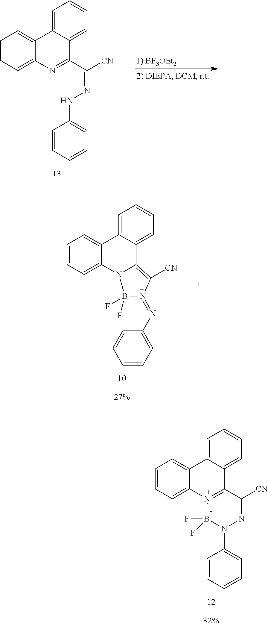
C1=CC=C2C(=C1)C1=CC=CC=C1C(C([CN])=NNC1=CC=CC=C1)=N2.C1=CC=C2C(=C1)C1=CC=CC=C1C1=C([CN])N(=NC3=CC=CC=C3)B(F)(F)N21.C1=CC=C2C(=C1)C1=CC=CC=C1C1=N2B(F)(F)N(C2=CC=CC=C2)N=C1[CN]
